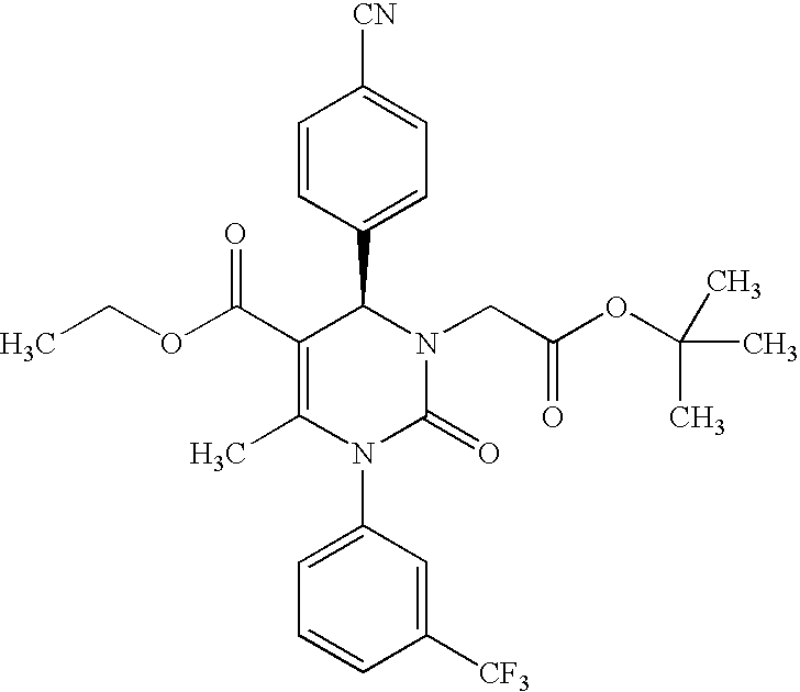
C1(C(OCC)=O)=C(C)N(C2=CC=CC([CF3])=C2)C(=O)N(CC(OC(C)(C)C)=O)C1C1=CC=C([CN])C=C1
